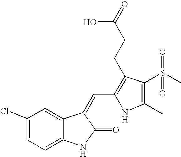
N1C(C=C2C(=O)NC3=CC=C(Cl)C=C32)=C(CCC(O)=O)C(S(C)(=O)=O)=C1C
